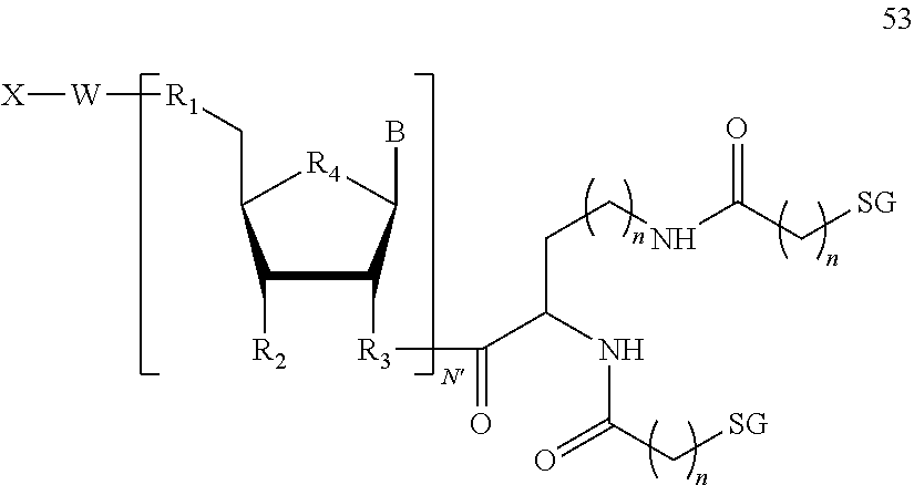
[X][W][R1]CC1C([R2])C([R3]C(=O)C(NC(=O)C[SG])CCNC(C[SG])=O)C(B)[R4]1
